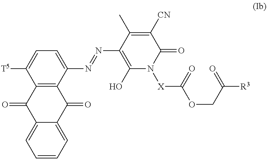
C1(=O)C([CN])=C(C)C(N=NC2=CC=C([T5])C3=C2C(=O)C2=CC=CC=C2C3=O)=C(O)N1[X]C(=O)OCC([R3])=O
